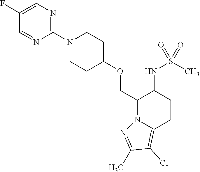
O(CC1N2C(=C(Cl)C(C)=N2)CCC1NS(C)(=O)=O)C1CCN(C2=NC=C(F)C=N2)CC1
